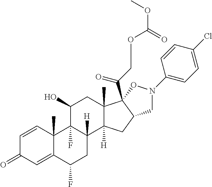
C1=CC2(C)C(=CC1=O)C(F)CC1([H])C2(F)C(O)CC2(C)C1([H])CC1C2(C(COC(OC)=O)=O)ON(C2=CC=C(Cl)C=C2)C1
